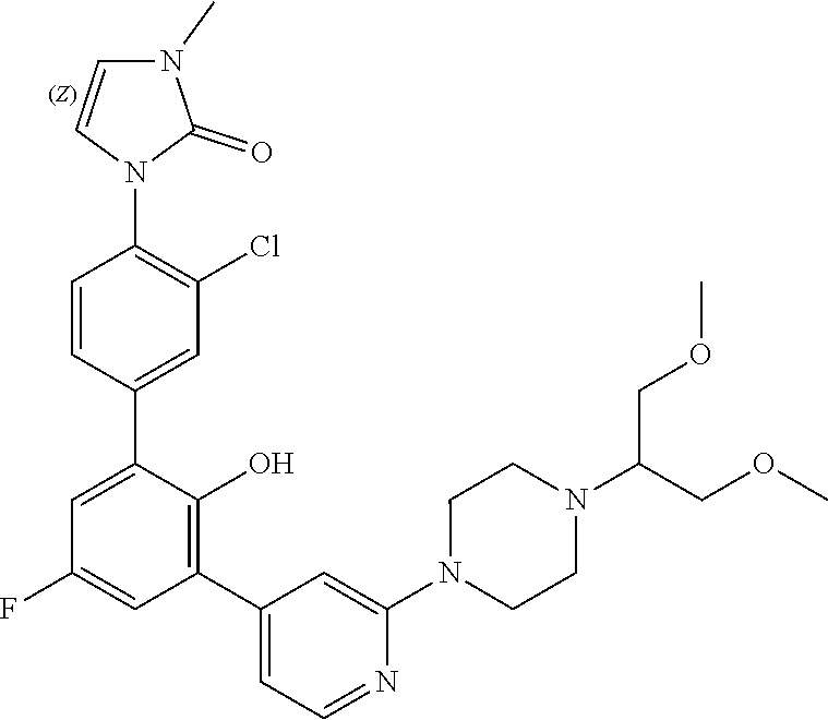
C1(C2=CC(Cl)=C(N3C(=O)N(C)C=C3)C=C2)=CC(F)=CC(C2=CC=NC(N3CCN(C(COC)COC)CC3)=C2)=C1O
